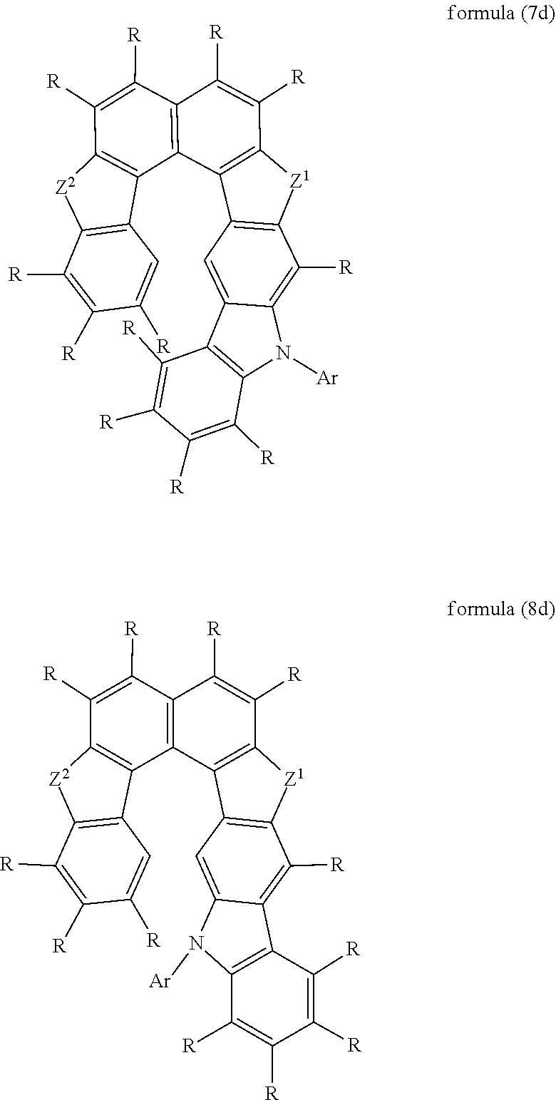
[R]C1=C([R])C2=C(N([Ar])C3=C([R])C4=C(C=C23)C2=C(C([R])=C([R])C3=C2C2=C([Z2]C5=C2C=C([R])C([R])=C5[R])C([R])=C3[R])[Z1]4)C([R])=C1[R].N1([Ar])C2=C(C3=C([R])C4=C(C=C13)C1=C(C([R])=C([R])C3=C1C1=C([Z2]C5=C1C=C([R])C([R])=C5[R])C([R])=C3[R])[Z1]4)C([R])=C([R])C([R])=C2[R]
